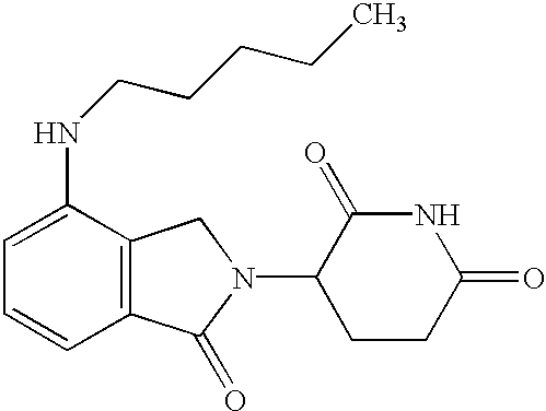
N1C(=O)CCC(N2CC3=C(C2=O)C=CC=C3NCCCCC)C1=O
